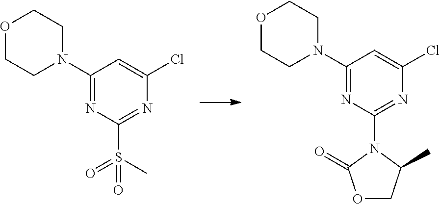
C1(N2CCOCC2)=NC(S(=O)(C)=O)=NC(Cl)=C1.C1(N2CCOCC2)=NC(N2C(=O)OCC2C)=NC(Cl)=C1
